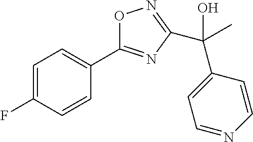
C1=C(F)C=CC(C2=NC(C(O)(C3=CC=NC=C3)C)=NO2)=C1
